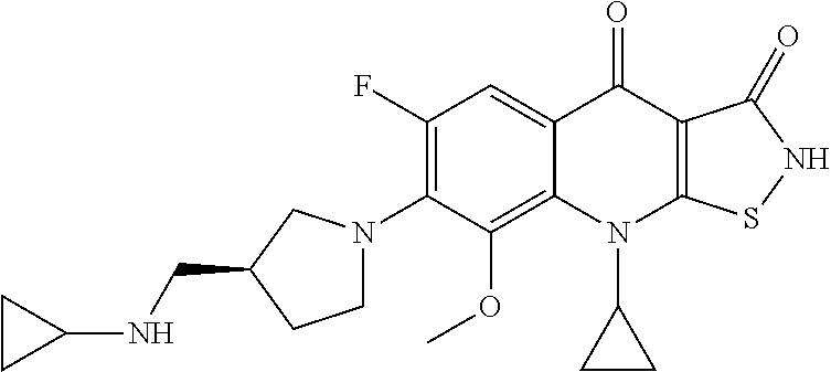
C12=C(OC)C(N3CCC(CNC4CC4)C3)=C(F)C=C1C(=O)C1=C(N2C2CC2)SNC1=O
